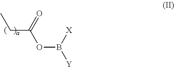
O(B([Y])[X])C(CC)=O
